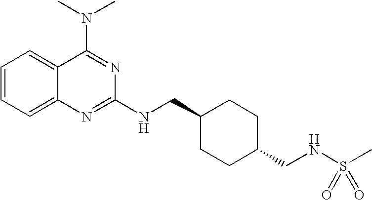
C1=CC=C2C(=C1)C(N(C)C)=NC(NCC1CCC(CNS(C)(=O)=O)CC1)=N2
